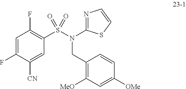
C1(F)=C(S(N(C2=NC=CS2)CC2=C([MeO])C=C([OMe])C=C2)(=O)=O)C=C([CN])C(F)=C1
